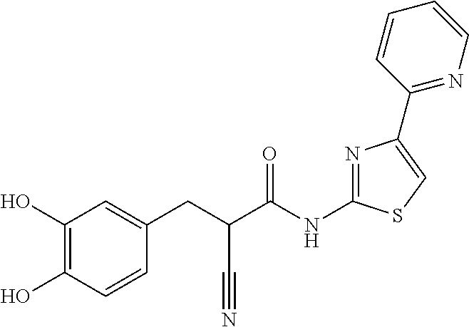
C1(O)=C(O)C=CC(CC(C(NC2=NC(C3=NC=CC=C3)=CS2)=O)C#N)=C1
